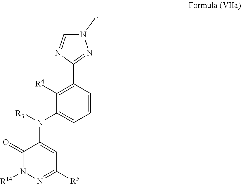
C1(=O)N([R14])N=C([R5])C=C1N(C1=CC=CC(C2=NN(C)C=N2)=C1[R4])[R3]
